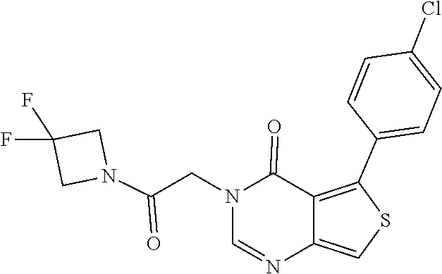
N1=CN(CC(N2CC(F)(F)C2)=O)C(=O)C2=C(C3=CC=C(Cl)C=C3)SC=C12
